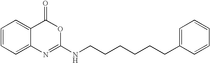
C1=CC=C2C(=C1)C(=O)OC(NCCCCCCC1=CC=CC=C1)=N2
